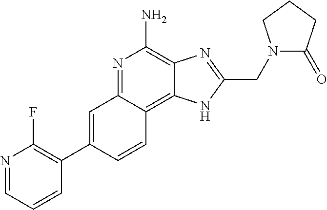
C1=C(C2=C(F)N=CC=C2)C=CC2=C3C(=C(N)N=C12)N=C(CN1C(=O)CCC1)N3
